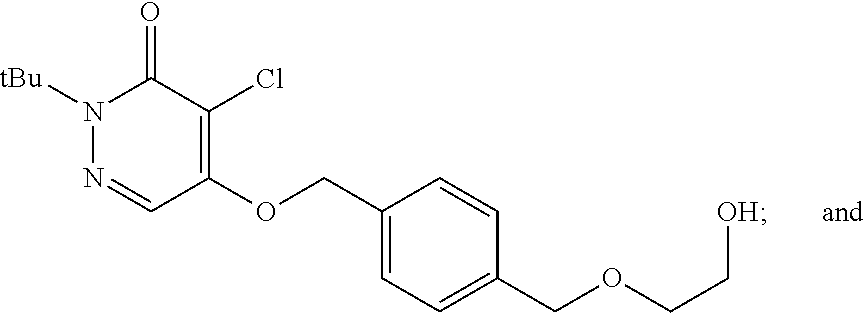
N1([tBu])N=CC(OCC2=CC=C(COCC[OH])C=C2)=C(Cl)C1=O
